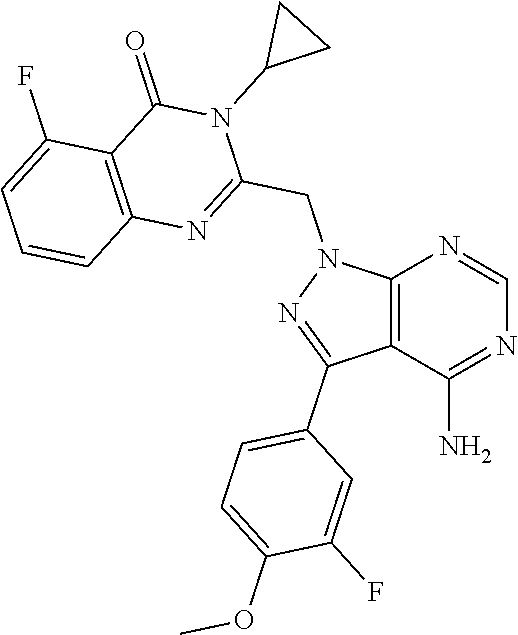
C12=C(C(N)=NC=N1)C(C1=CC=C(OC)C(F)=C1)=NN2CC1=NC2=C(C(=O)N1C1CC1)C(F)=CC=C2
